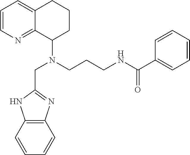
C1=CN=C2C(=C1)CCCC2N(CCCNC(=O)C1=CC=CC=C1)CC1=NC2=C(N1)C=CC=C2
